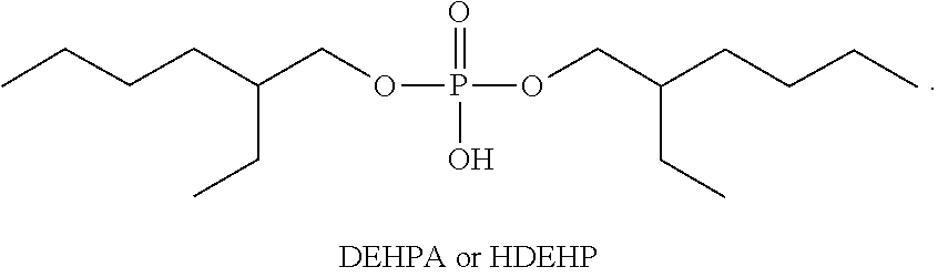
C(CC)(CCCC)COP(OCC(CC)CCCC)(=O)O
